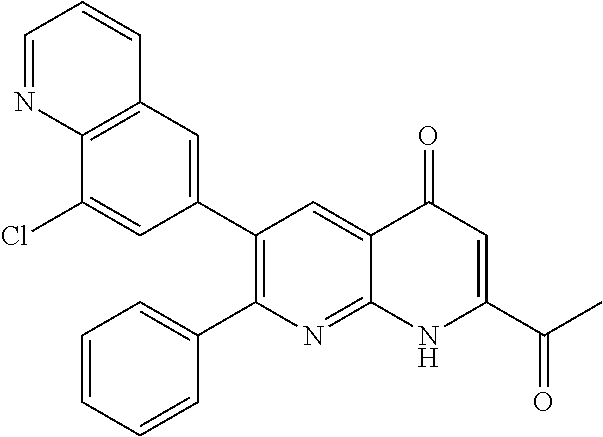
C12=C(C=C(C3=C(C4=CC=CC=C4)N=C4C(=C3)C(=O)C=C(C(C)=O)N4)C=C1Cl)C=CC=N2
